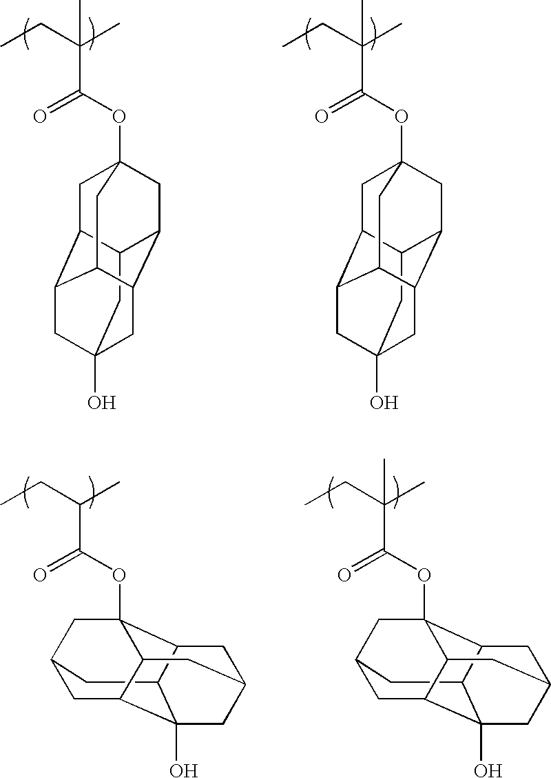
C12CC3(O)CC4C1CC1(OC(C(CC)(C)C)=O)CC2C(C4C1)C3.C12CC3(O)CC4C1CC1(OC(C(CC)(C)C)=O)CC2C(C4C1)C3.C1C2CC3(OC(C(CC)C)=O)C4C(C5(O)CC(C4)CC3C15)C2.C1C2CC3(OC(C(CC)(C)C)=O)C4C(C5(O)CC(C4)CC3C15)C2
